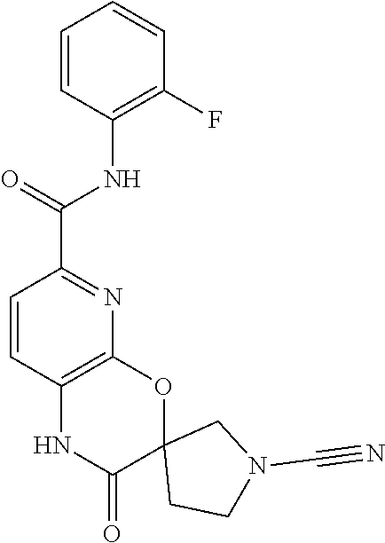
C12(CCN(C#N)C1)OC1=C(NC2=O)C=CC(C(=O)NC2=C(F)C=CC=C2)=N1
